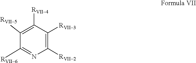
C1([RVII5])=C([RVII4])C([RVII3])=C([RVII2])N=C1[RVII6]
